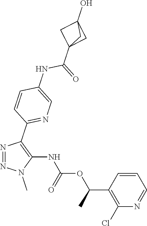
N1=NC(C2=NC=C(NC(C34CC(O)(C3)C4)=O)C=C2)=C(NC(OC(C2=C(Cl)N=CC=C2)C)=O)N1C
